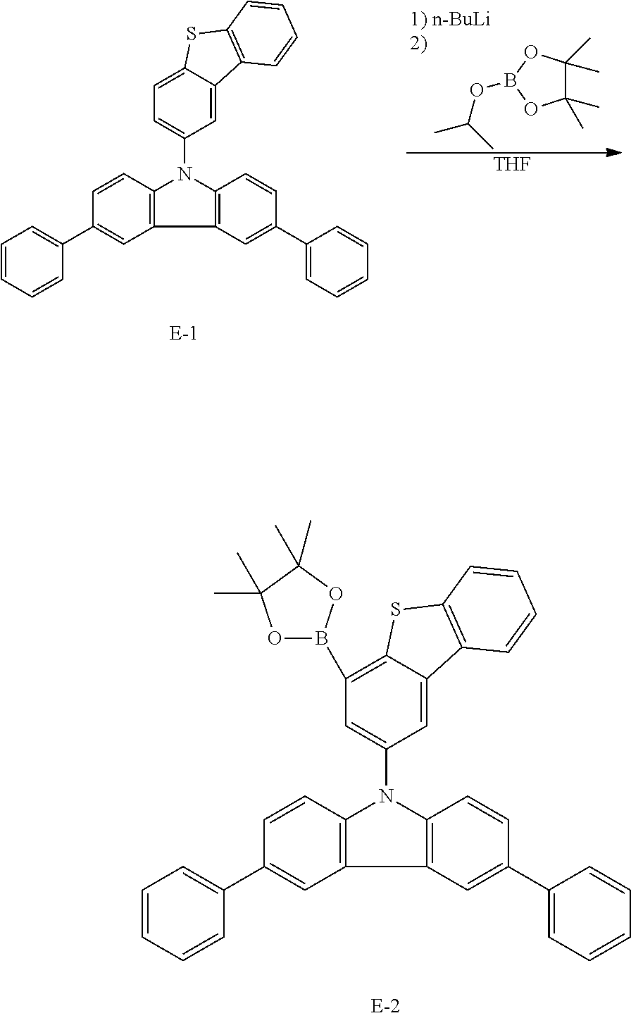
C1=CC(C2=CC=CC=C2)=CC2=C1N(C1=CC=C3C(=C1)C1=C(S3)C=CC=C1)C1=C2C=C(C2=CC=CC=C2)C=C1.C1(C)(C)C(C)(C)OB(OC(C)C)O1.[THF].C1=CC(C2=CC=CC=C2)=CC2=C1N(C1=CC(B3OC(C)(C)C(C)(C)O3)=C3C(=C1)C1=C(S3)C=CC=C1)C1=C2C=C(C2=CC=CC=C2)C=C1
